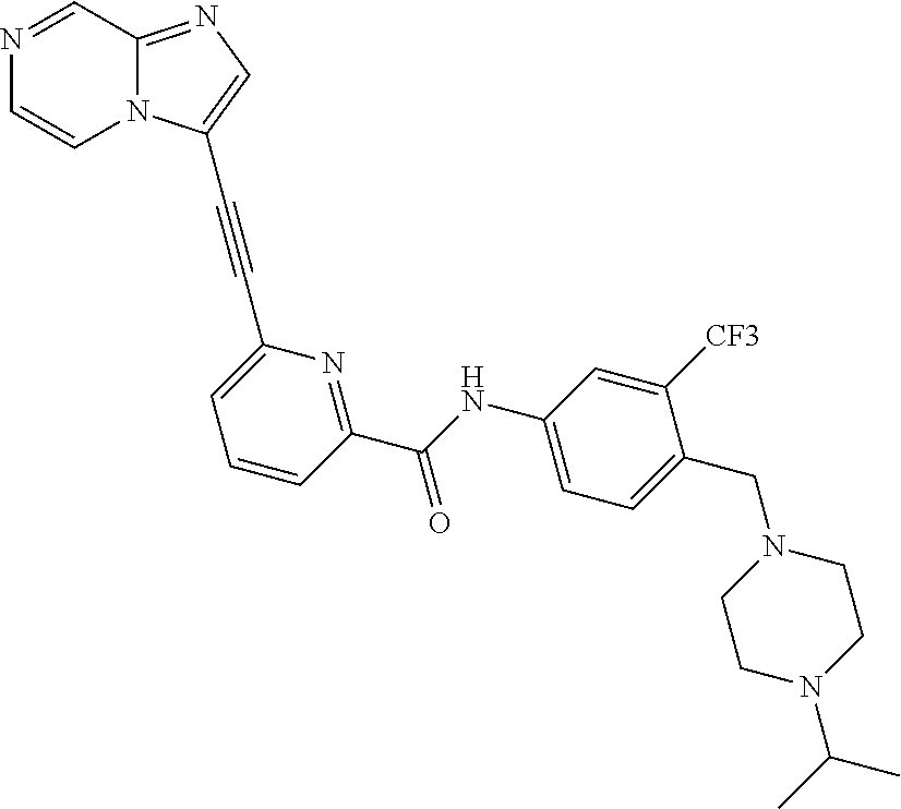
N1=CC2=NC=C(C#CC3=CC=CC(C(=O)NC4=CC=C(CN5CCN(C(C)C)CC5)C([CF3])=C4)=N3)N2C=C1
